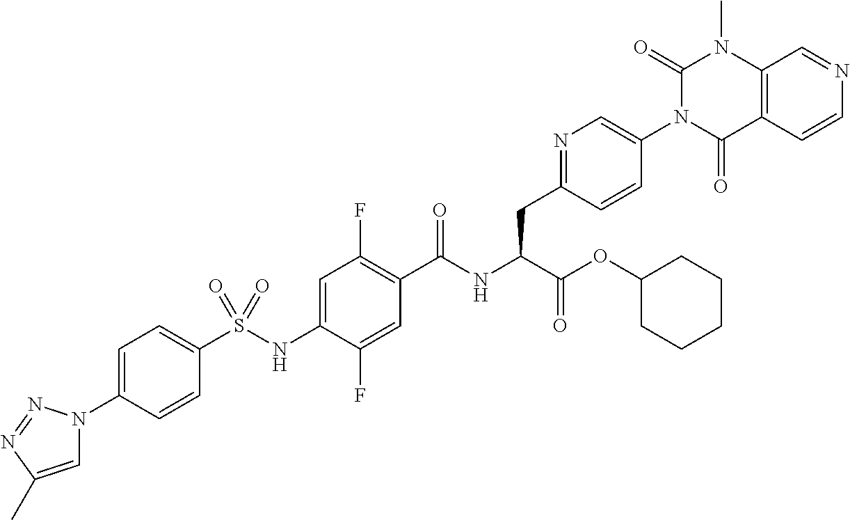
C1=C(N2C=C(C)N=N2)C=CC(S(NC2=CC(F)=C(C(NC(C(OC3CCCCC3)=O)CC3=NC=C(N4C(=O)N(C)C5=C(C4=O)C=CN=C5)C=C3)=O)C=C2F)(=O)=O)=C1
